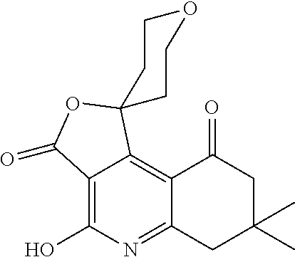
C12=C(O)N=C3C(=C1C1(OC2=O)CCOCC1)C(=O)CC(C)(C)C3
